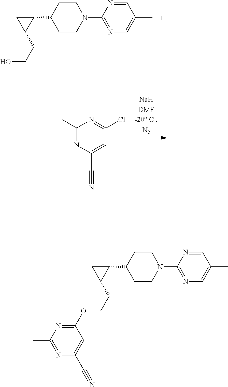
CC1=CN=C(N2CCC(C3CC3CCO)CC2)N=C1.C1(C)=NC(C#N)=CC(Cl)=N1.CC1=CN=C(N2CCC(C3CC3CCOC3=NC(C)=NC(C#N)=C3)CC2)N=C1
